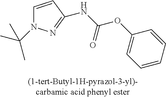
C1=CC(NC(=O)OC2=CC=CC=C2)=NN1C(C)(C)C
